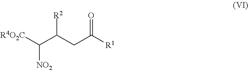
[R4O2C]C(C(CC([R1])=O)[R2])[NO2]
